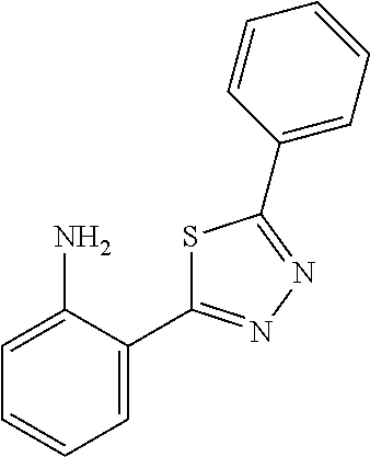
C1=C(C2=NN=C(C3=CC=CC=C3)S2)C(N)=CC=C1
